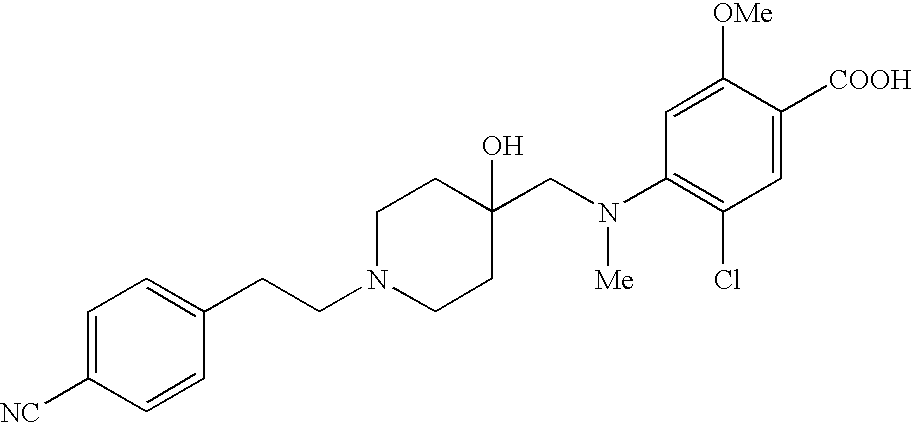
C1=C([NC])C=CC(CCN2CCC(CN(C3=C(Cl)C=C([COOH])C([OMe])=C3)[Me])(O)CC2)=C1
